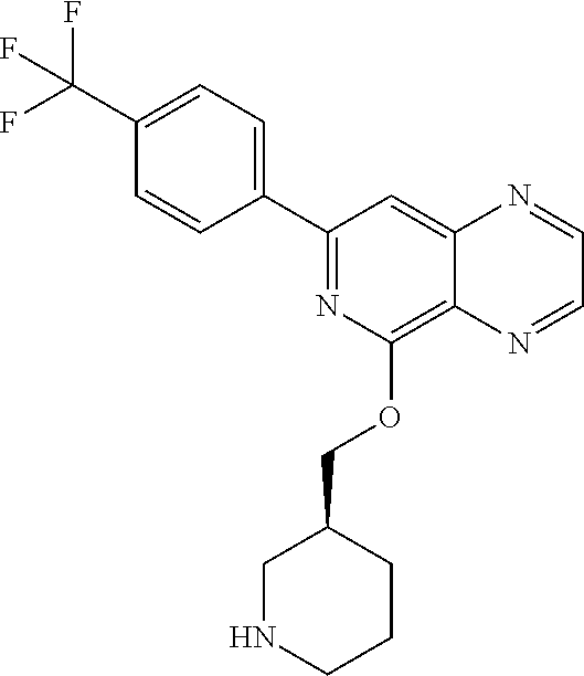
C1(C2=CC=C(C(F)(F)F)C=C2)=NC(OCC2CNCCC2)=C2C(=C1)N=CC=N2
